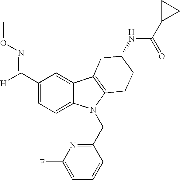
C1(C([H])=NOC)=CC=C2C(=C1)C1=C(N2CC2=NC(F)=CC=C2)CCC(NC(C2CC2)=O)C1
